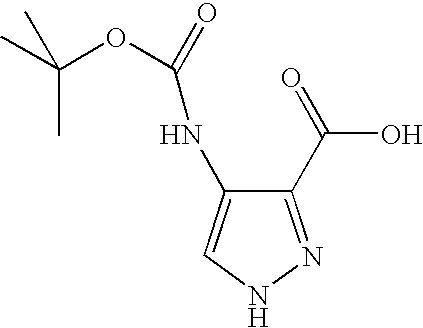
C1(C(O)=O)=NNC=C1NC(=O)OC(C)(C)C
